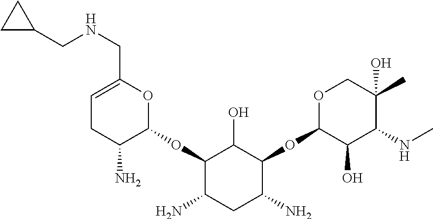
C1=C(CNCC2CC2)OC(OC2C(N)CC(N)C(OC3C(O)C(NC)C(C)(O)CO3)C2O)C(N)C1
